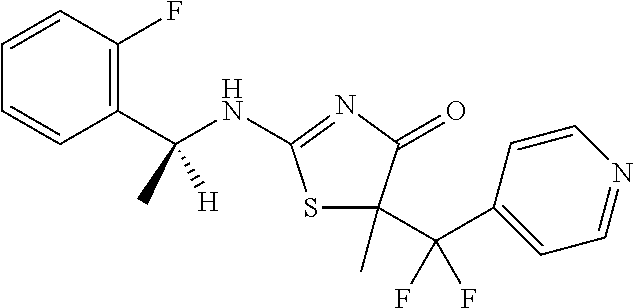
C1=CC(C(NC2=NC(=O)C(C(C3=CC=NC=C3)(F)F)(C)S2)(C)[H])=C(F)C=C1
